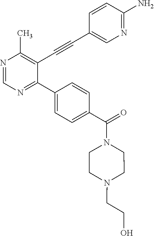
N1=CN=C(C2=CC=C(C(N3CCN(CCO)CC3)=O)C=C2)C(C#CC2=CN=C(N)C=C2)=C1C
